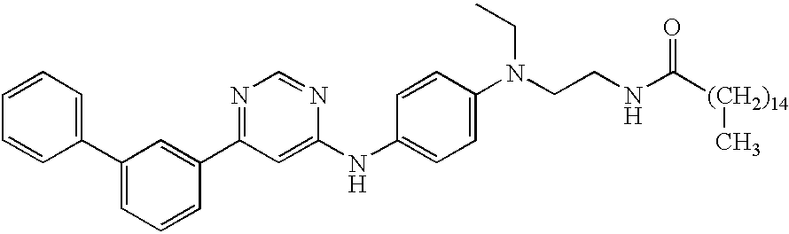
C1=CC=C(C2=CC=CC(C3=NC=NC(NC4=CC=C(N(CC)CCNC(=O)[(CH2)14]C)C=C4)=C3)=C2)C=C1
